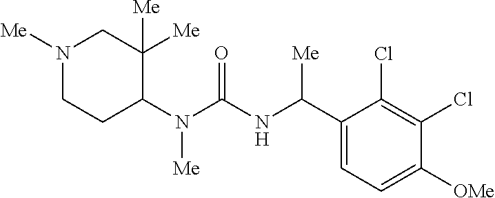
N1([Me])CCC(N(C(NC(C2=CC=C([OMe])C(Cl)=C2Cl)[Me])=O)[Me])C([Me])([Me])C1
